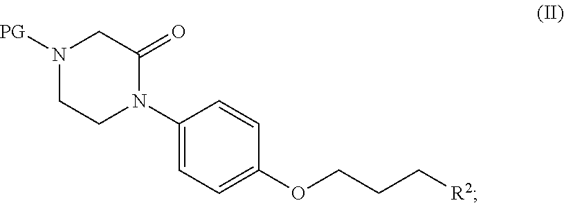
N1([PG])CCN(C2=CC=C(OCCC[R2])C=C2)C(=O)C1
